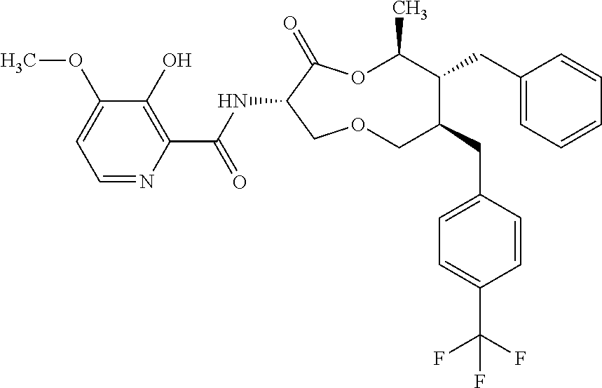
C1(O)=C(C(NC2C(=O)OC(C)C(CC3=CC=CC=C3)C(CC3=CC=C(C(F)(F)F)C=C3)COC2)=O)N=CC=C1OC
